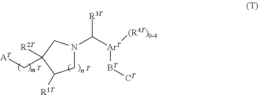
C1N(C([ArT]([(R4T)0-4])[BT][CT])[R3T])CC([R2T])(C[AT])C1[R1T].[T].[T]
